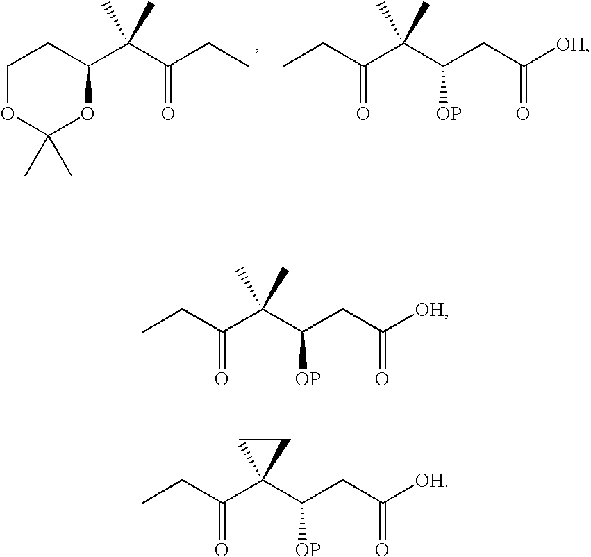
C1OC(C)(C)OC(C(C(CC)=O)(C)C)C1.CCC(C(C(CC([OH])=O)[OP])(C)C)=O.CCC(C(C(CC([OH])=O)[OP])(C)C)=O.CCC(C1(C(CC([OH])=O)[OP])CC1)=O
